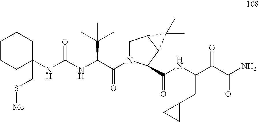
C1N(C(C(NC(NC2(CS[Me])CCCCC2)=O)C(C)(C)C)=O)C(C(NC(C(C(N)=O)=O)CC2CC2)=O)C2C1C2(C)C
